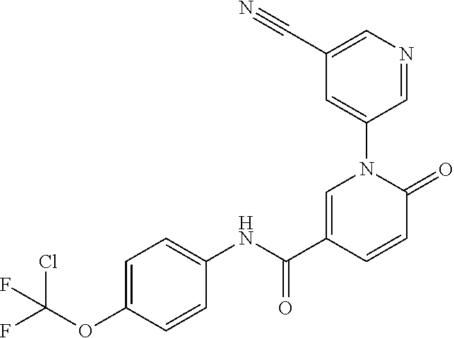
C1=C(C(NC2=CC=C(OC(F)(Cl)F)C=C2)=O)C=CC(=O)N1C1=CC(C#N)=CN=C1
